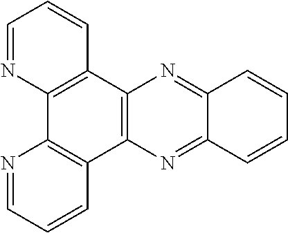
C1=NC2=C(C=C1)C1=C(C3=C2N=CC=C3)N=C2C(=N1)C=CC=C2
